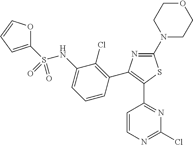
N1(C2=NC(C3=C(Cl)C(NS(C4=CC=CO4)(=O)=O)=CC=C3)=C(C3=NC(Cl)=NC=C3)S2)CCOCC1
